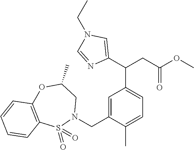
C(C1=CC=C(C)C(CN2CC(C)OC3=C(S2(=O)=O)C=CC=C3)=C1)(CC(=O)OC)C1=CN(CC)C=N1
